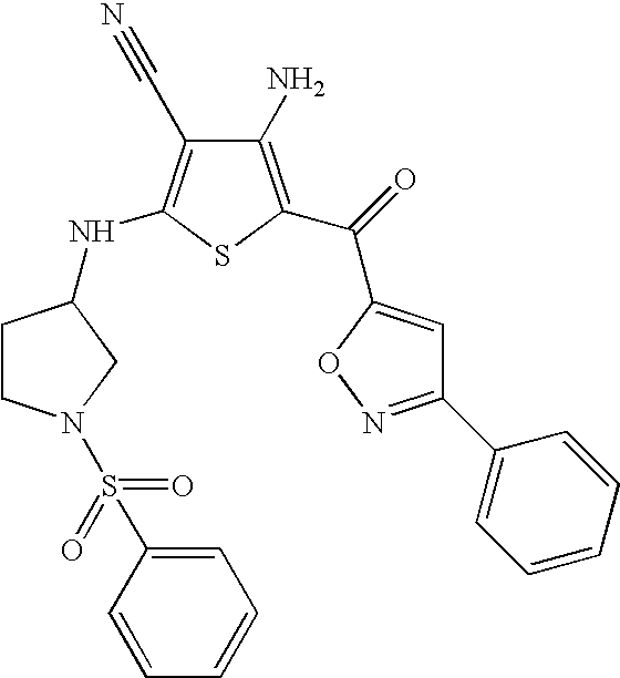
C1(N)=C(C(=O)C2=CC(C3=CC=CC=C3)=NO2)SC(NC2CN(S(C3=CC=CC=C3)(=O)=O)CC2)=C1C#N
